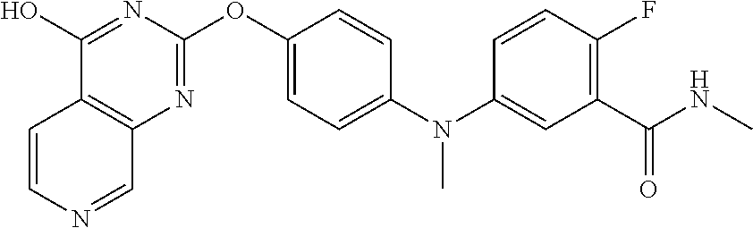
C1(O)=NC(OC2=CC=C(N(C3=CC(C(NC)=O)=C(F)C=C3)C)C=C2)=NC2=C1C=CN=C2
